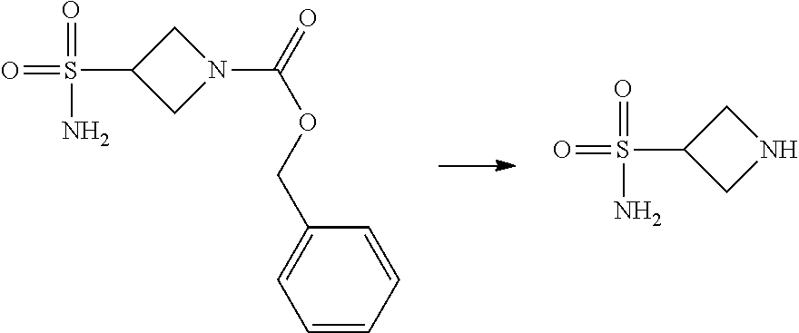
C1=CC=CC(COC(=O)N2CC(S(=O)(=O)N)C2)=C1.N1CC(S(=O)(=O)N)C1
